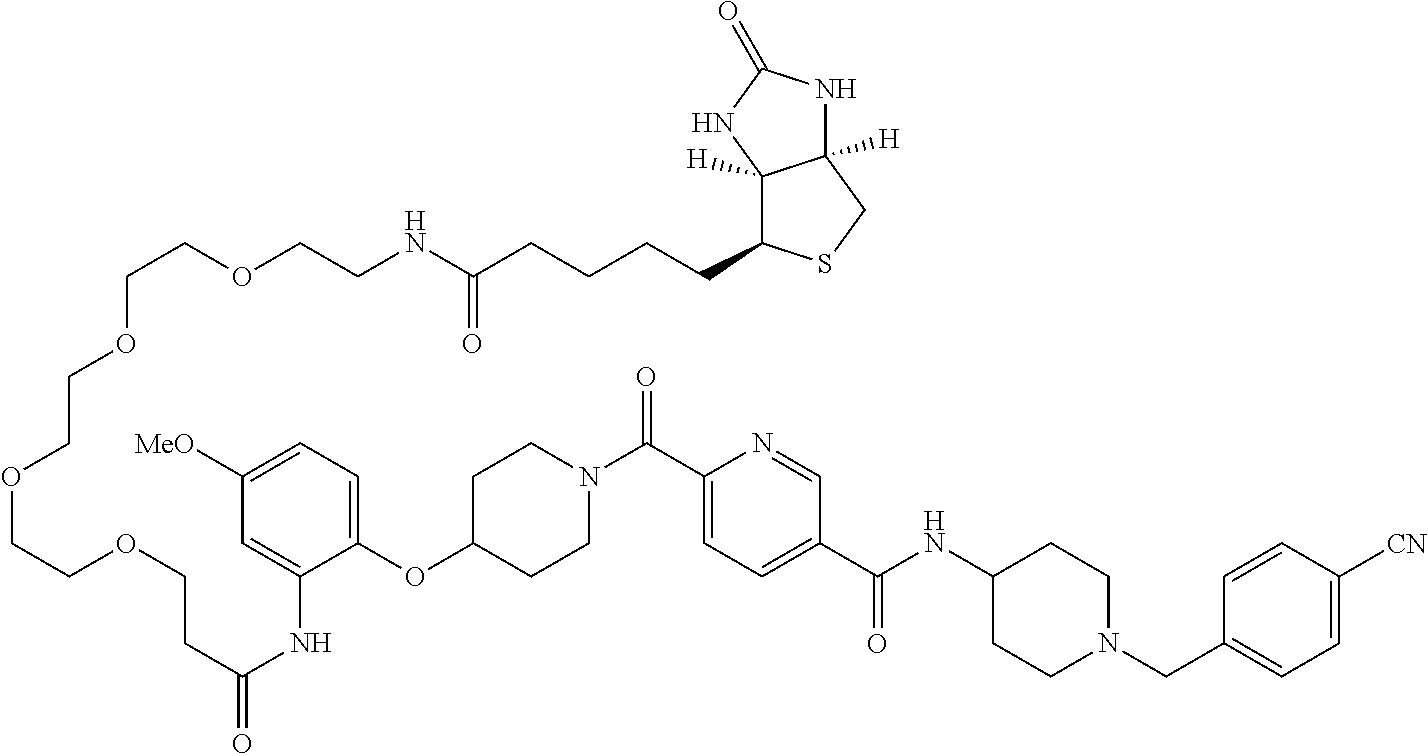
C(C1=CC=C(C(NC2CCN(CC3=CC=C([CN])C=C3)CC2)=O)C=N1)(=O)N1CCC(OC2=CC=C([MeO])C=C2NC(CCOCCOCCOCCOCCNC(CCCCC2C3([H])C([H])(CS2)NC(=O)N3)=O)=O)CC1
